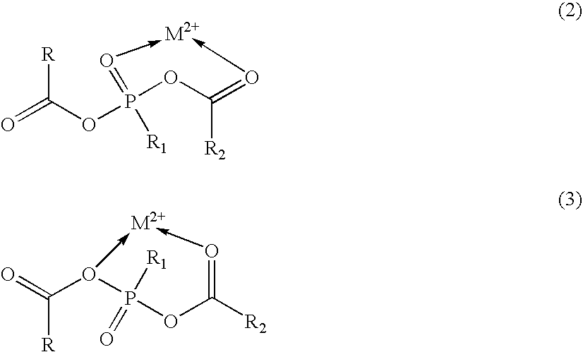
O=C(OP1([R1])=O->[M2+]-O=C([R2])O1)[R].O=C(O1->[M2+]-O=C([R2])OP1([R1])=O)[R]
